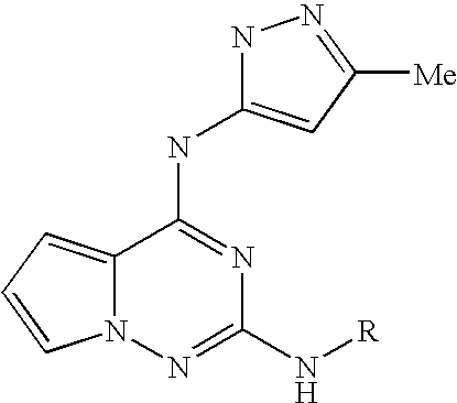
C12=CC=CN1N=C(N[R])N=C2NC1=CC([Me])=NN1
